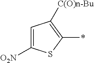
C1=C([O2N])SC(*)=C1[C(O)n-Bu]
